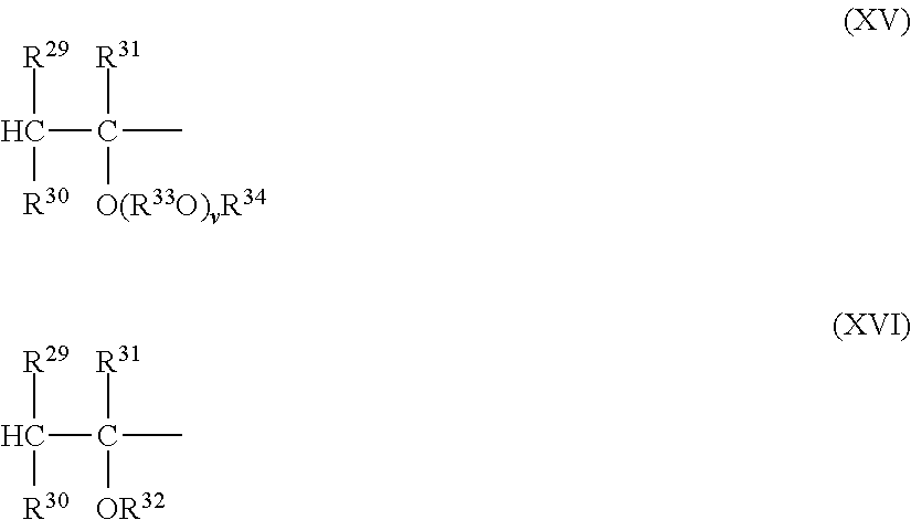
[R29]C([R30])C([O(R33O)vR34])([R31])C.[R29]C([R30])C([OR32])([R31])C
